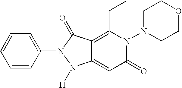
C12=CC(=O)N(N3CCOCC3)C(CC)=C1C(=O)N(C1=CC=CC=C1)N2[H]
